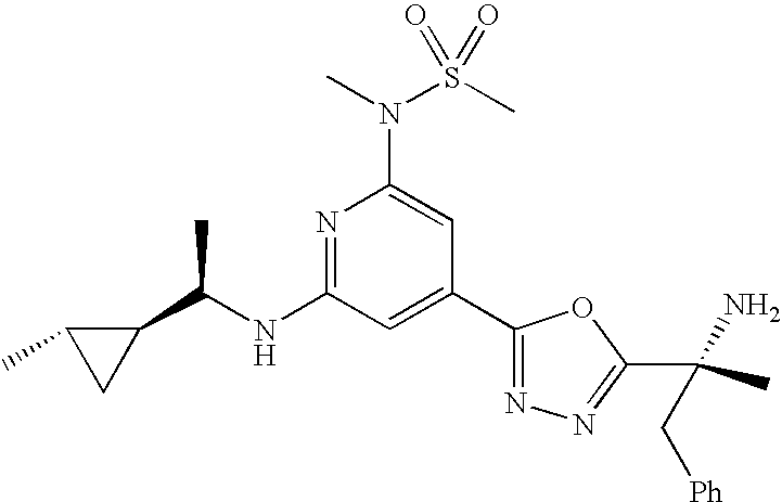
N1=C(NC(C2C(C)C2)C)C=C(C2=NN=C(C(C)(N)C[Ph])O2)C=C1N(C)S(C)(=O)=O
